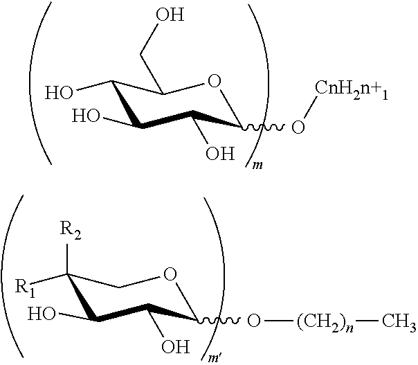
C1(O)C(O)C(O)C(O[CnH2n+1])OC1CO.C1([R1])([R2])C(O)C(O)C(O[(CH2)n]C)OC1
